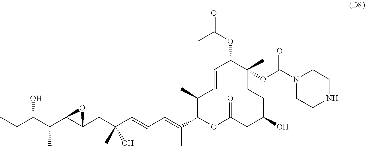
C1(C)C(C(=CC=CC(CC2C(C(C)C(CC)O)O2)(C)O)C)OC(=O)CC(O)CCC(C)(OC(N2CC[NH]CC2)=O)C(OC(=O)C)C=C1
